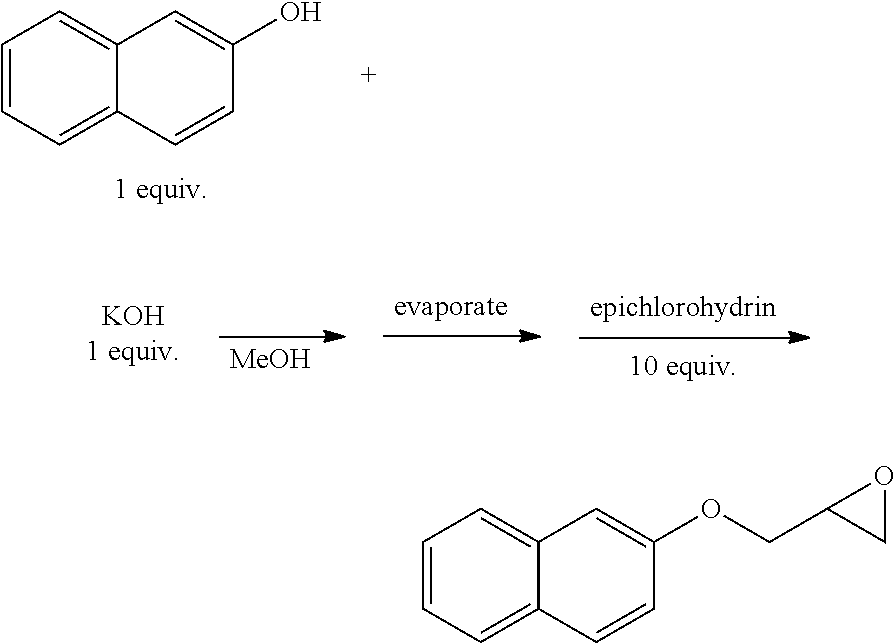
C1=CC=C2C(=C1)C=C(O)C=C2.[MeOH].[KOH1 equiv].C1=CC=C2C(=C1)C=C(OCC1CO1)C=C2
